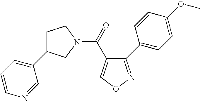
C1=CC=C(C2CCN(C(=O)C3=CON=C3C3=CC=C(OC)C=C3)C2)C=N1
